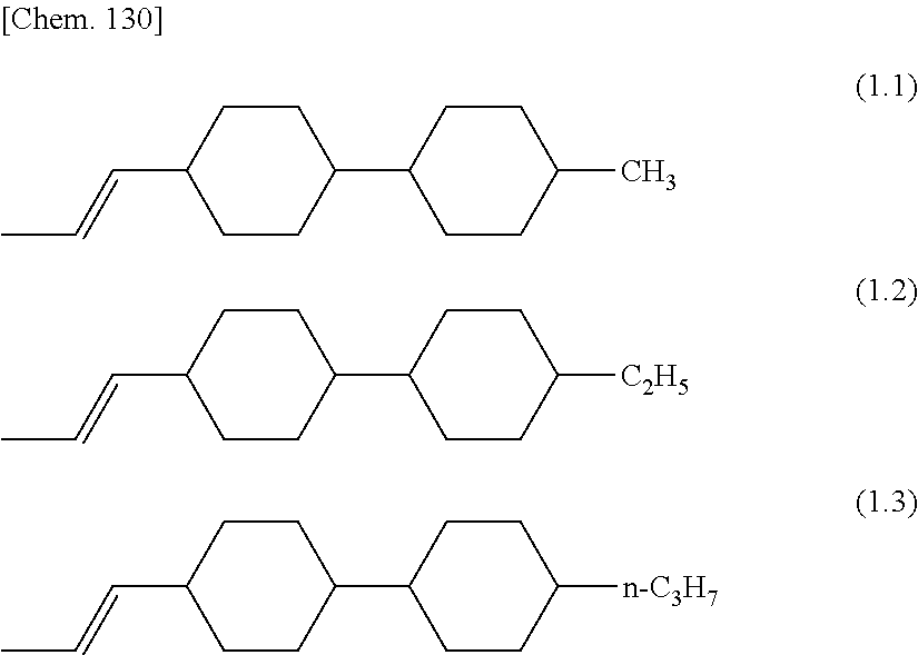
CC1CCC(C2CCC(C=CC)CC2)CC1.[C2H5]C1CCC(C2CCC(C=CC)CC2)CC1.[n-C3H7]C1CCC(C2CCC(C=CC)CC2)CC1
